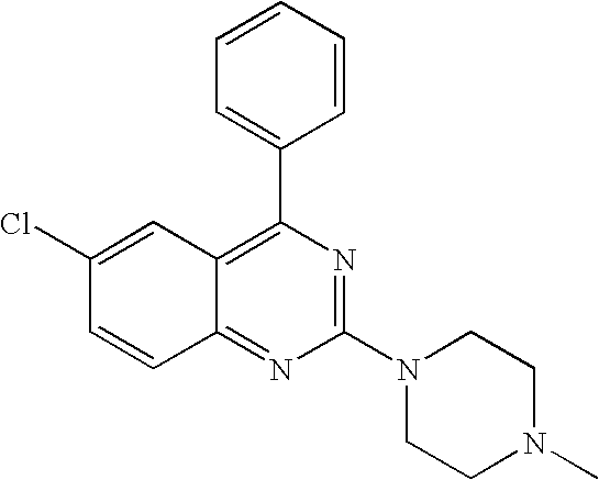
C12=NC(N3CCN(C)CC3)=NC(C3=CC=CC=C3)=C1C=C(Cl)C=C2
